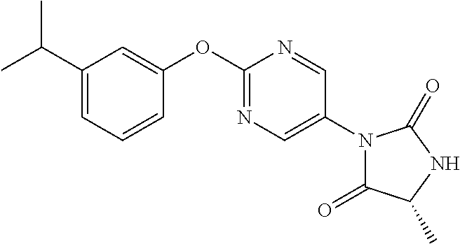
C1(C(C)C)=CC=CC(OC2=NC=C(N3C(=O)C(C)NC3=O)C=N2)=C1
